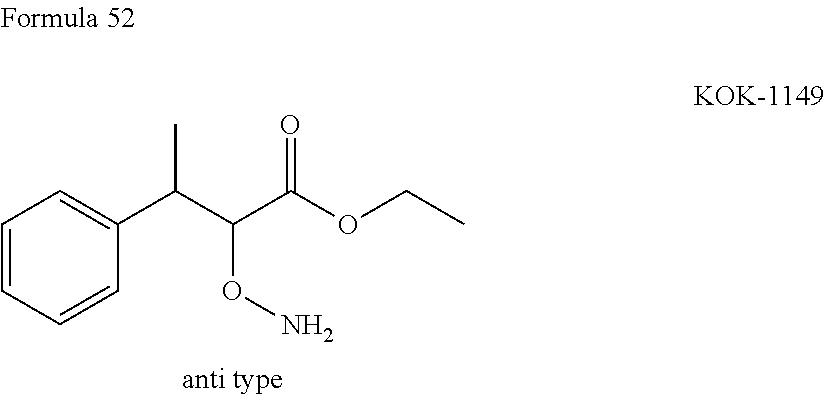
C1=CC=CC(C(C(C(OCC)=O)ON)C)=C1
